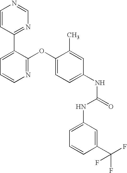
C1=CC(C2=CC=CN=C2OC2=CC=C(NC(=O)NC3=CC=CC(C(F)(F)F)=C3)C=C2C)=NC=N1
